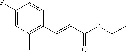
C1(F)=CC(C)=C(C=CC(OCC)=O)C=C1
